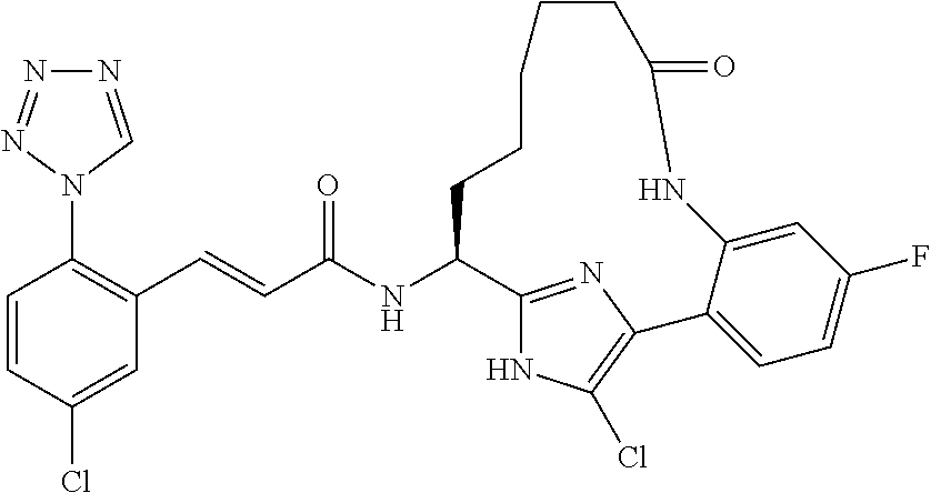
C1=CC(Cl)=CC(C=CC(NC2C3=NC(=C(Cl)N3)C3=CC=C(F)C=C3NC(=O)CCCCC2)=O)=C1N1C=NN=N1
